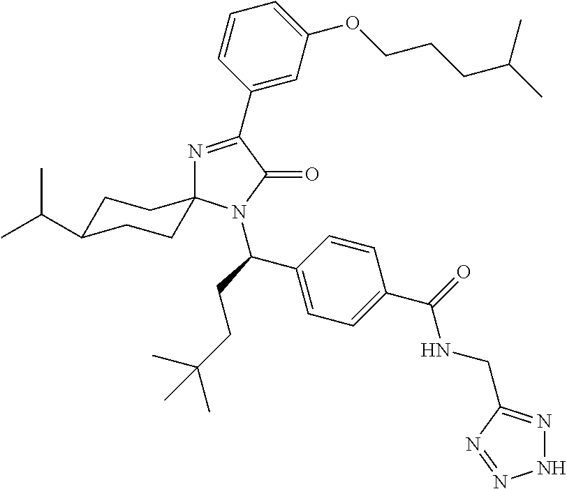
N1=C(C2=CC(OCCCC(C)C)=CC=C2)C(=O)N(C(CCC(C)(C)C)C2=CC=C(C(=O)NCC3=NNN=N3)C=C2)C12CCC(C(C)C)CC2
